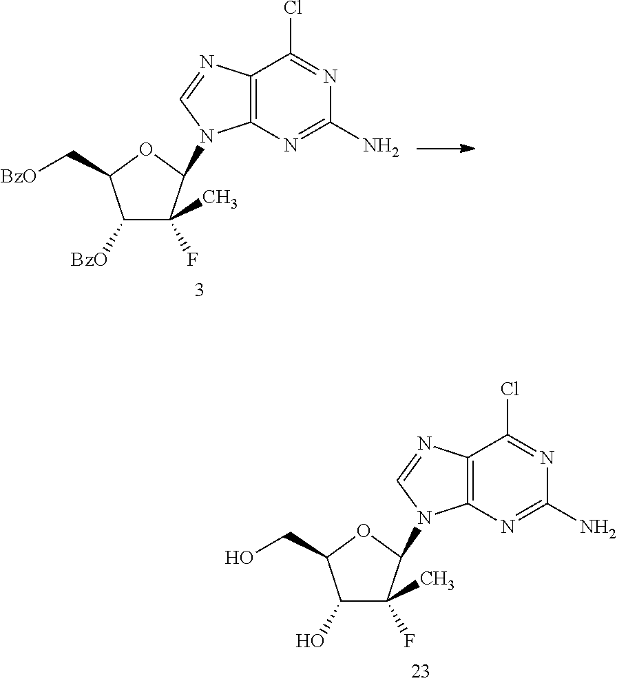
C12=C(N=C(N)N=C1Cl)N(C1C(F)(C)C([BzO])C(C[BzO])O1)C=N2.C12=C(N=C(N)N=C1Cl)N(C1C(F)(C)C(O)C(CO)O1)C=N2
